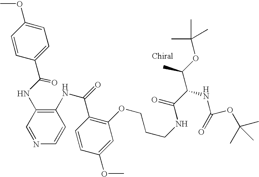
C1(C(NC2=C(NC(=O)C3=C(OCCCNC(=O)C(NC(OC(C)(C)C)=O)C(OC(C)(C)C)C)C=C(OC)C=C3)C=CN=C2)=O)=CC=C(OC)C=C1
